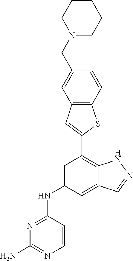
C1=C(NC2=NC(N)=NC=C2)C=C2C(=C1C1=CC3=C(S1)C=CC(CN1CCCCC1)=C3)NN=C2
